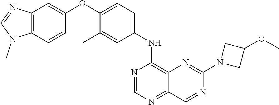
C12=C(C=CC(OC3=CC=C(NC4=C5C(=NC=N4)C=NC(N4CC(OC)C4)=N5)C=C3C)=C1)N(C)C=N2
